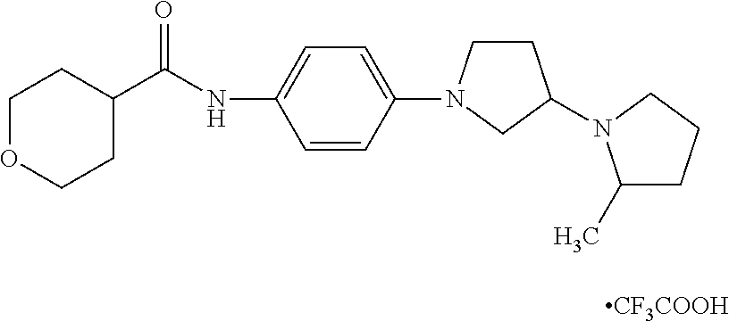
C1OCCC(C(NC2=CC=C(N3CCC(N4C(C)CCC4)C3)C=C2)=O)C1.[CF3COOH]
